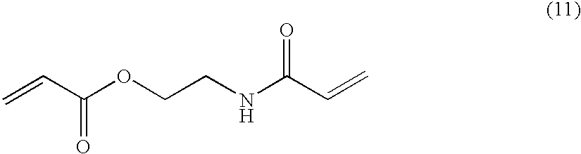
C=CC(OCCNC(C=C)=O)=O
